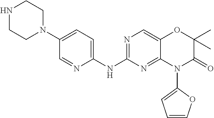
C1(NC2=NC=C3C(=N2)N(C2=CC=CO2)C(=O)C(C)(C)O3)=CC=C(N2CCNCC2)C=N1
